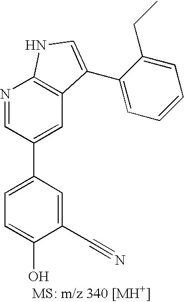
C1=C(C2=CC3=C(N=C2)NC=C3C2=CC=CC=C2CC)C=C(C#N)C(O)=C1
